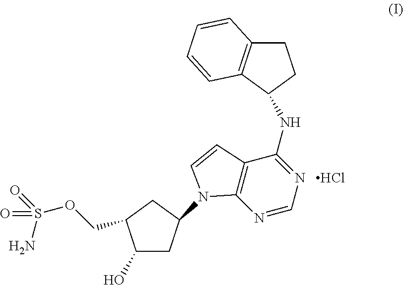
C1C2=C(C=CC=C2)C(NC2=NC=NC3=C2C=CN3C2CC(O)C(COS(=O)(N)=O)C2)C1.Cl
